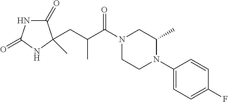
C1(=O)NC(=O)NC1(C)CC(C(N1CCN(C2=CC=C(F)C=C2)C(C)C1)=O)C
